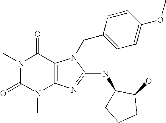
N1(C)C(=O)N(C)C2=C(C1=O)N(CC1=CC=C(OC)C=C1)C(NC1CCCC1O)=N2
